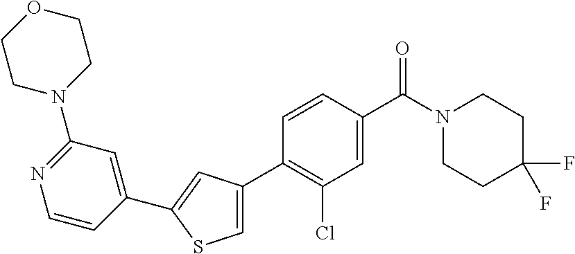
C1(C2=C(Cl)C=C(C(N3CCC(F)(F)CC3)=O)C=C2)=CSC(C2=CC(N3CCOCC3)=NC=C2)=C1
